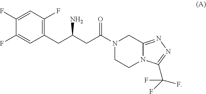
N1(C(CC(CC2=C(F)C=C(F)C(F)=C2)N)=O)CCN2C(=NN=C2C(F)(F)F)C1
